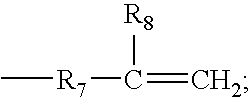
C[R7]C([R8])=C
